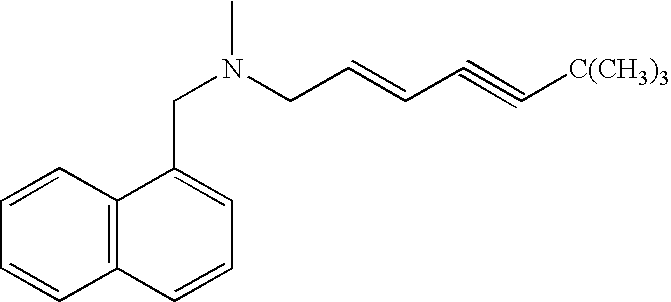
C1=CC2=C(C=C1)C=CC=C2CN(C)CC=CC#C[C(CH3)3]
